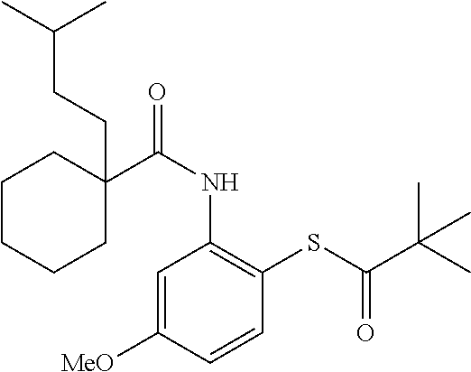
C1=C([MeO])C=CC(SC(C(C)(C)C)=O)=C1NC(=O)C1(CCC(C)C)CCCCC1
